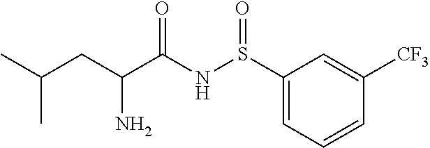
S(NC(C(CC(C)C)N)=O)(=O)C1=CC=CC([CF3])=C1
